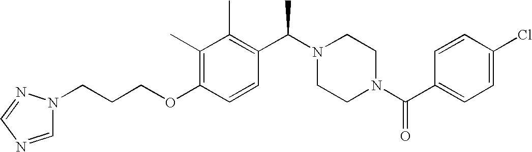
C(OC1=C(C)C(C)=C(C(N2CCN(C(C3=CC=C(Cl)C=C3)=O)CC2)C)C=C1)CCN1C=NC=N1
